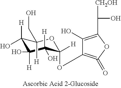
C1([H])(O)C([H])(CO)OC([H])(OC2=C(=O)OC(C(O)[CH2OH])=C2O)C([H])(O)C1(O)[H]
